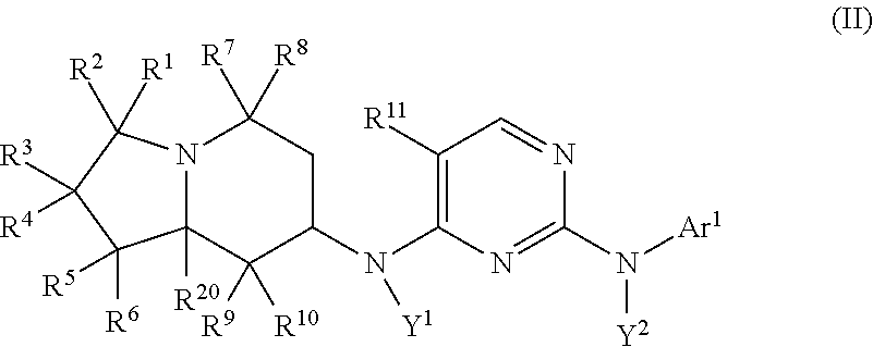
C1([R11])=C(N(C2CC([R7])([R8])N3C([R20])(C2([R9])[R10])C([R6])([R5])C([R4])([R3])C3([R2])[R1])[Y1])N=C(N([Ar1])[Y2])N=C1
